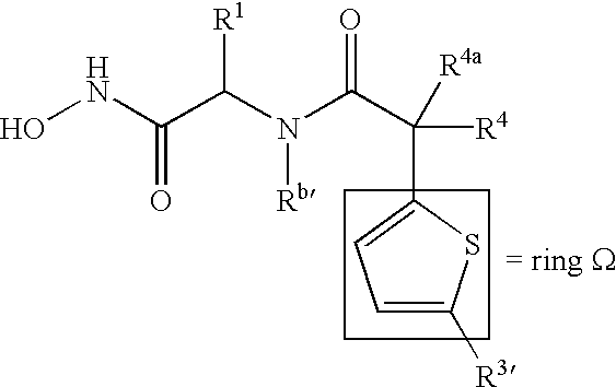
ONC(C(N(C(C([R4])([R4a])C1=CC=C([R3])S1)=O)[Rb])[R1])=O
